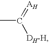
CC(=[AH])[DH-H]
